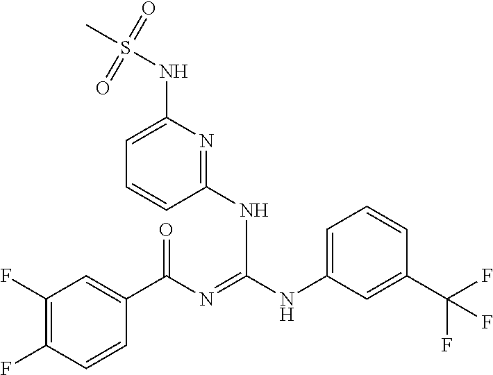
C1(F)=C(F)C=CC(C(N=C(NC2=CC=CC(C(F)(F)F)=C2)NC2=NC(NS(C)(=O)=O)=CC=C2)=O)=C1
